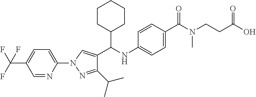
C1(N2N=C(C(C)C)C(C(C3CCCCC3)NC3=CC=C(C(=O)N(CCC(=O)O)C)C=C3)=C2)=CC=C(C(F)(F)F)C=N1
